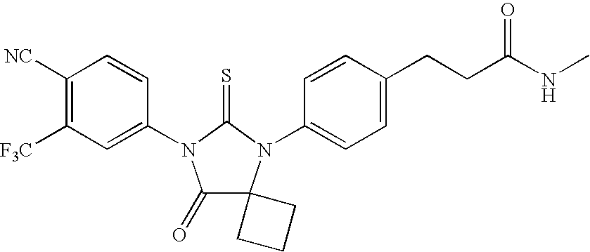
C1([NC])=C([F3C])C=C(N2C(=O)C3(N(C4=CC=C(CCC(NC)=O)C=C4)C2=S)CCC3)C=C1
